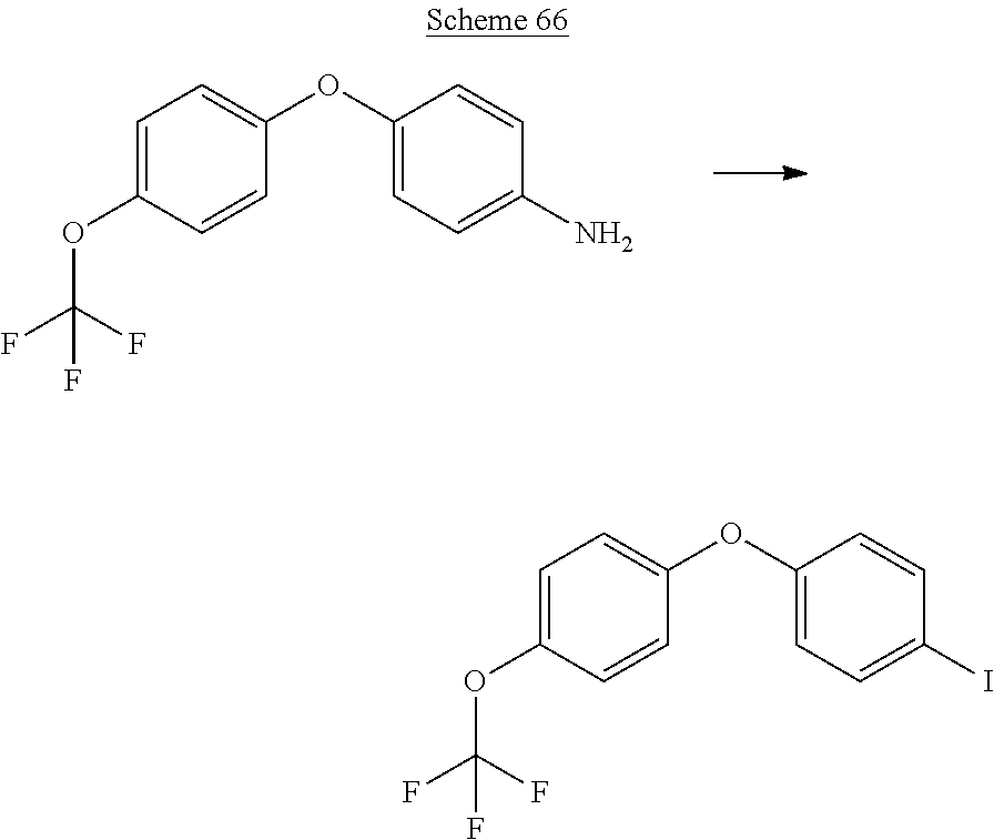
C1=C(OC(F)(F)F)C=CC(OC2=CC=C(N)C=C2)=C1.C1=C(OC(F)(F)F)C=CC(OC2=CC=C(I)C=C2)=C1
